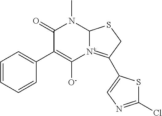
C1=CC=CC(C2=C([O-])[N+]3=C(C4=CN=C(Cl)S4)CSC3N(C)C2=O)=C1
